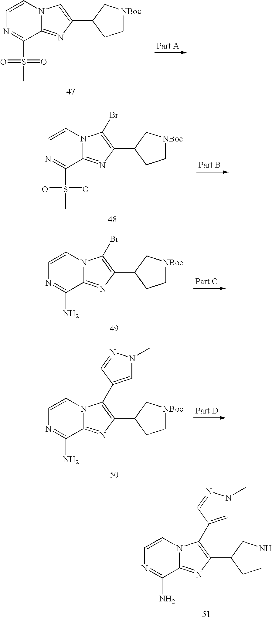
C1=CN=C(S(=O)(=O)C)C2=NC(C3C[NBoc]CC3)=CN12.C1=CN=C(S(=O)(=O)C)C2=NC(C3C[NBoc]CC3)=C(Br)N12.C1=CN=C(N)C2=NC(C3C[NBoc]CC3)=C(Br)N12.C1=CN=C(N)C2=NC(C3C[NBoc]CC3)=C(C3=CN(C)N=C3)N12.C1=CN=C(N)C2=NC(C3CNCC3)=C(C3=CN(C)N=C3)N12
